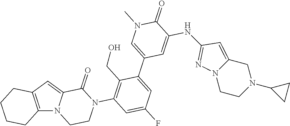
C12=C(C=C3N1CCN(C1=C(CO)C(C4=CN(C)C(=O)C(NC5=NN6CCN(C7CC7)CC6=C5)=C4)=CC(F)=C1)C3=O)CCCC2
